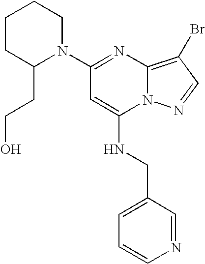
N1(C2=NC3=C(Br)C=NN3C(NCC3=CC=CN=C3)=C2)CCCCC1CCO
